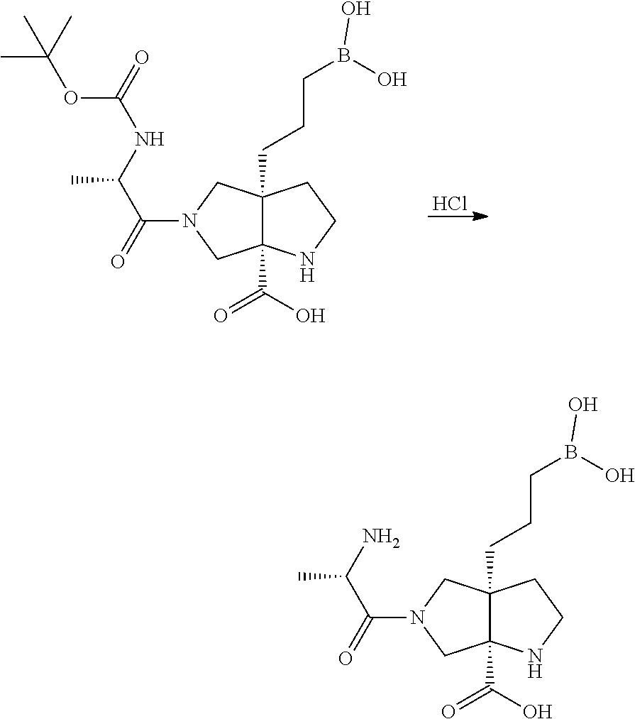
Cl.C(N1CC2(C(O)=O)C(CCCB(O)O)(C1)CCN2)(=O)C(NC(=O)OC(C)(C)C)C.C(N1CC2(C(O)=O)C(CCCB(O)O)(C1)CCN2)(=O)C(N)C
